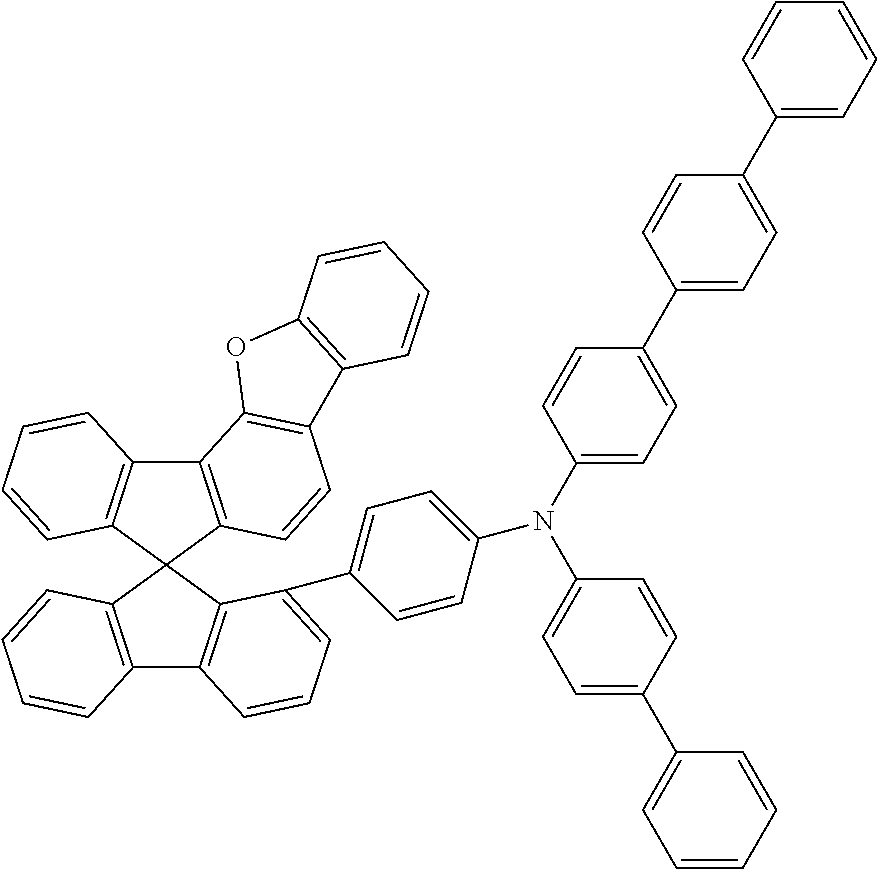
C12=C(C3(C4=C1C=CC=C4)C1=C(C4=C3C(C3=CC=C(N(C5=CC=C(C6=CC=CC=C6)C=C5)C5=CC=C(C6=CC=C(C7=CC=CC=C7)C=C6)C=C5)C=C3)=CC=C4)C=CC=C1)C=CC1=C2OC2=C1C=CC=C2
